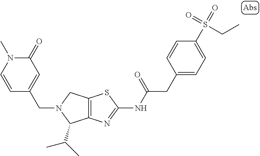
C12=C(N=C(NC(CC3=CC=C(S(=O)(=O)CC)C=C3)=O)S1)C(C(C)C)N(CC1=CC(=O)N(C)C=C1)C2
